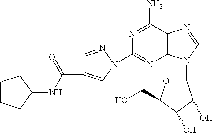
N1=C(N)C2=C(N=C1N1C=C(C(NC3CCCC3)=O)C=N1)N(C1OC(CO)C(O)C1O)C=N2
